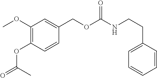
COC1=C(OC(=O)C)C=CC(COC(NCCC2=CC=CC=C2)=O)=C1
